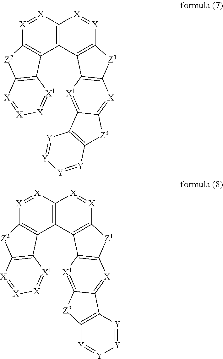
C12=C([X]=[X]C3=C1C1=C([Z2]3)[X]=[X][X]=[X1]1)[X]=[X]C1=C2C2=C([Z1]1)[X]=C1C(=[X1]2)C2=C([Z3]1)[Y]=[Y][Y]=[Y]2.C12=C([X]=[X]C3=C1C1=C([Z2]3)[X]=[X][X]=[X1]1)[X]=[X]C1=C2C2=C([Z1]1)[X]=C1C(=[X1]2)[Z3]C2=C1[Y]=[Y][Y]=[Y]2
